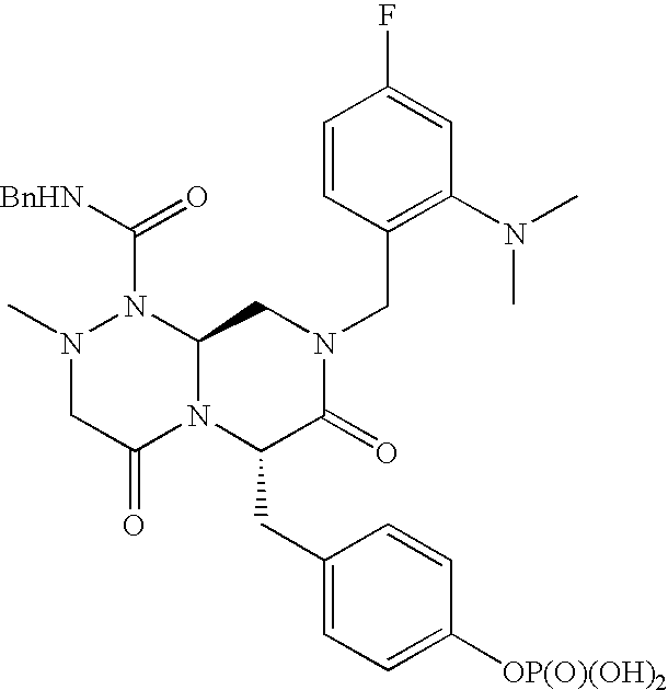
[BnHN]C(=O)N1N(C)CC(=O)N2C1CN(CC1=C(N(C)C)C=C(F)C=C1)C(=O)C2CC1=CC=C([OP(O)(OH)2])C=C1
